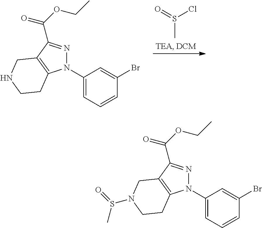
S(C)(=O)Cl.C1(N2N=C(C(OCC)=O)C3=C2CCNC3)=CC=CC(Br)=C1.C1(N2N=C(C(OCC)=O)C3=C2CCN(S(=O)C)C3)=CC=CC(Br)=C1
